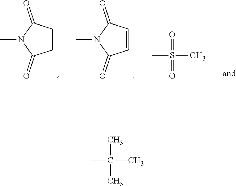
C1CC(=O)N(C)C1=O.C1=CC(=O)N(C)C1=O.O=S(C)(C)=O.CC(C)(C)C
